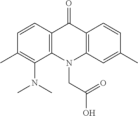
C12=C(N(CC(=O)O)C3=C(C1=O)C=CC(C)=C3)C(N(C)C)=C(C)C=C2
